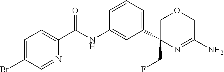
C1=C(Br)C=NC(C(NC2=CC(C3(CF)COCC(N)=N3)=CC=C2)=O)=C1
